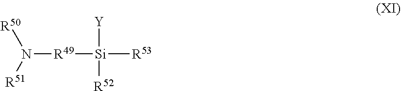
N([R49][Si]([Y])([R53])[R52])([R51])[R50]
